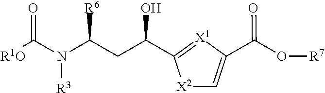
N([R3])(C([R1O])=O)C(CC(O)C1=[X1]C(C(=O)O[R7])=C[X2]1)[R6]
